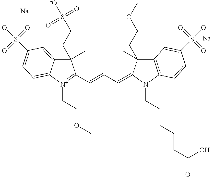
C1(CCS([-O])(=O)=O)(C)C2=CC(S([-O])(=O)=O)=CC=C2[N+](CCOC)=C1C=CC=C1C(C)(CCOC)C2=C(N1CCCCCC(=O)O)C=CC(S([O-])(=O)=O)=C2.[Na].[Na]
